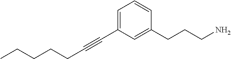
C(#CC1=CC=CC(CCCN)=C1)CCCCC
